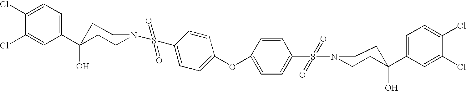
C1(C2(O)CCN(S(C3=CC=C(OC4=CC=C(S(N5CCC(C6=CC=C(Cl)C(Cl)=C6)(O)CC5)(=O)=O)C=C4)C=C3)(=O)=O)CC2)=CC=C(Cl)C(Cl)=C1
